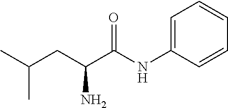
CC(CC(C(NC1=CC=CC=C1)=O)N)C
